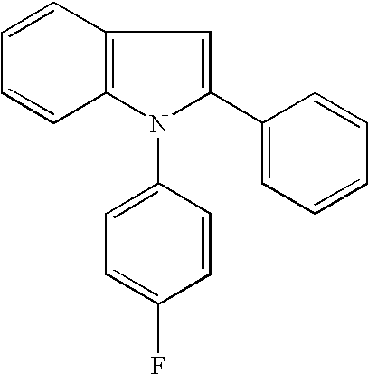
C1=CC2=C(C=C1)N(C1=CC=C(F)C=C1)C(C1=CC=CC=C1)=C2
